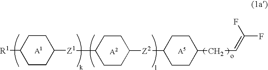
C1CC([Z1]C2CCC([Z2]C3CCC(CC=C(F)F)CC3)CC2)CCC1[R1]
